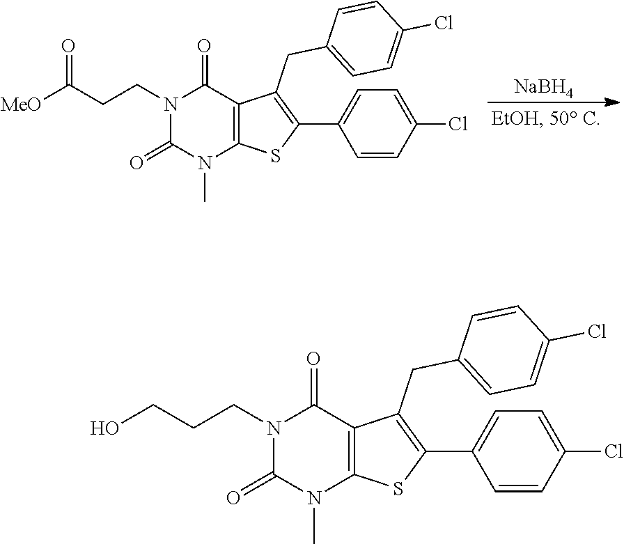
[NaBH4].N1(CCC([MeO])=O)C(=O)N(C)C2=C(C1=O)C(CC1=CC=C(Cl)C=C1)=C(C1=CC=C(Cl)C=C1)S2.N1(CCCO)C(=O)N(C)C2=C(C1=O)C(CC1=CC=C(Cl)C=C1)=C(C1=CC=C(Cl)C=C1)S2
